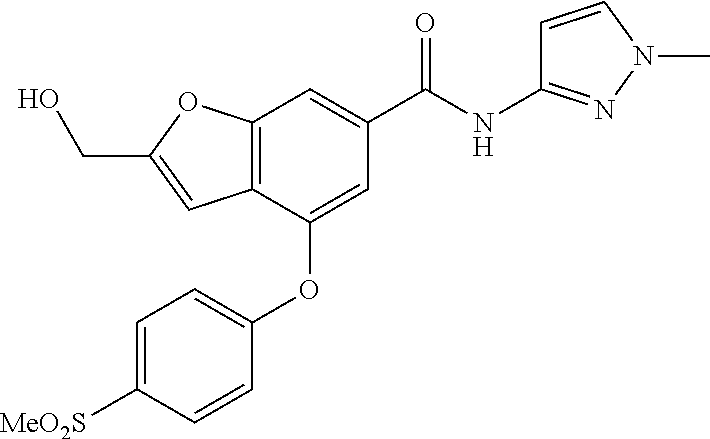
C12=C(C(OC3=CC=C([MeO2S])C=C3)=CC(C(NC3=NN(C)C=C3)=O)=C1)C=C(CO)O2
